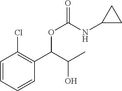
C1=CC=CC(C(C(C)O)OC(NC2CC2)=O)=C1Cl
